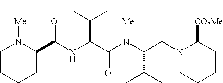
N(C(C(N(C(CN1CCCCC1[CO2Me])C(C)C)[Me])=O)C(C)(C)C)C(=O)C1N([Me])CCCC1
